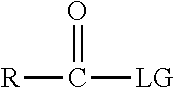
O=C([R])[LG]
